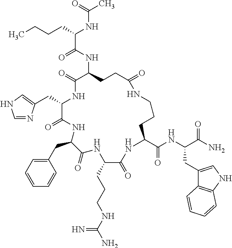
C(C1C(=O)NC(CC2=CC=CC=C2)C(=O)NC(CCCNC(N)=N)C(=O)NC(C(NC(C(N)=O)CC2=CNC3=C2C=CC=C3)=O)CCCNC(=O)CCC(NC(C(CCCC)NC(C)=O)=O)C(=O)N1)C1=CNC=N1
